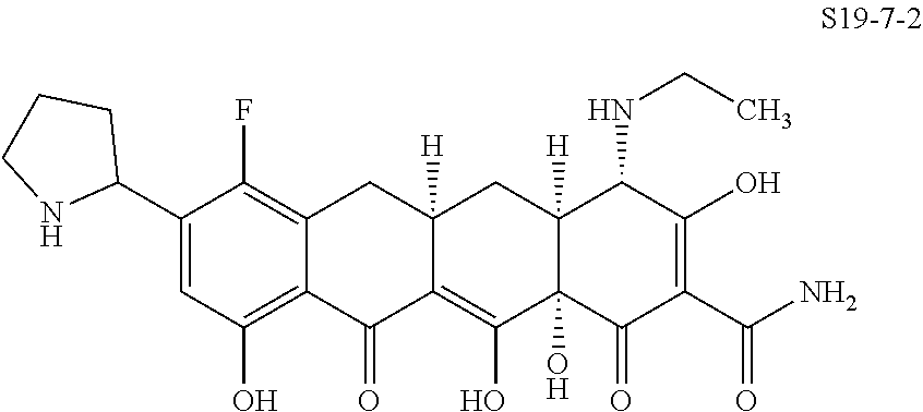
C1(C2CCCN2)=CC(O)=C2C(=C1F)CC1([H])C(=C(O)C3(O)C([H])(C1)C(NCC)C(O)=C(C(N)=O)C3=O)C2=O
